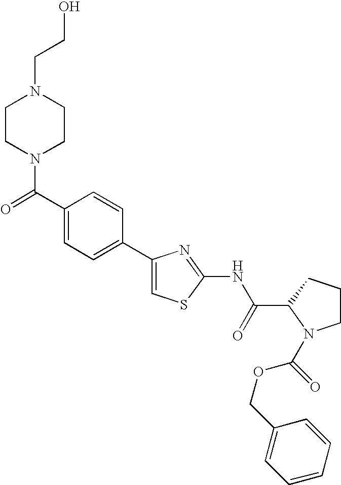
C1(C2=CC=C(C(=O)N3CCN(CCO)CC3)C=C2)=CSC(NC(C2N(C(OCC3=CC=CC=C3)=O)CCC2)=O)=N1
